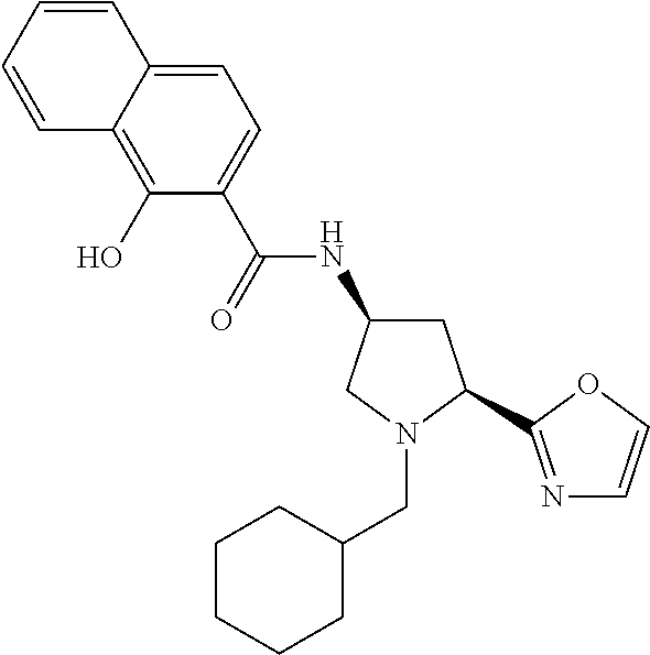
C1=C2C(=C(O)C(C(=O)NC3CC(C4=NC=CO4)N(CC4CCCCC4)C3)=C1)C=CC=C2
